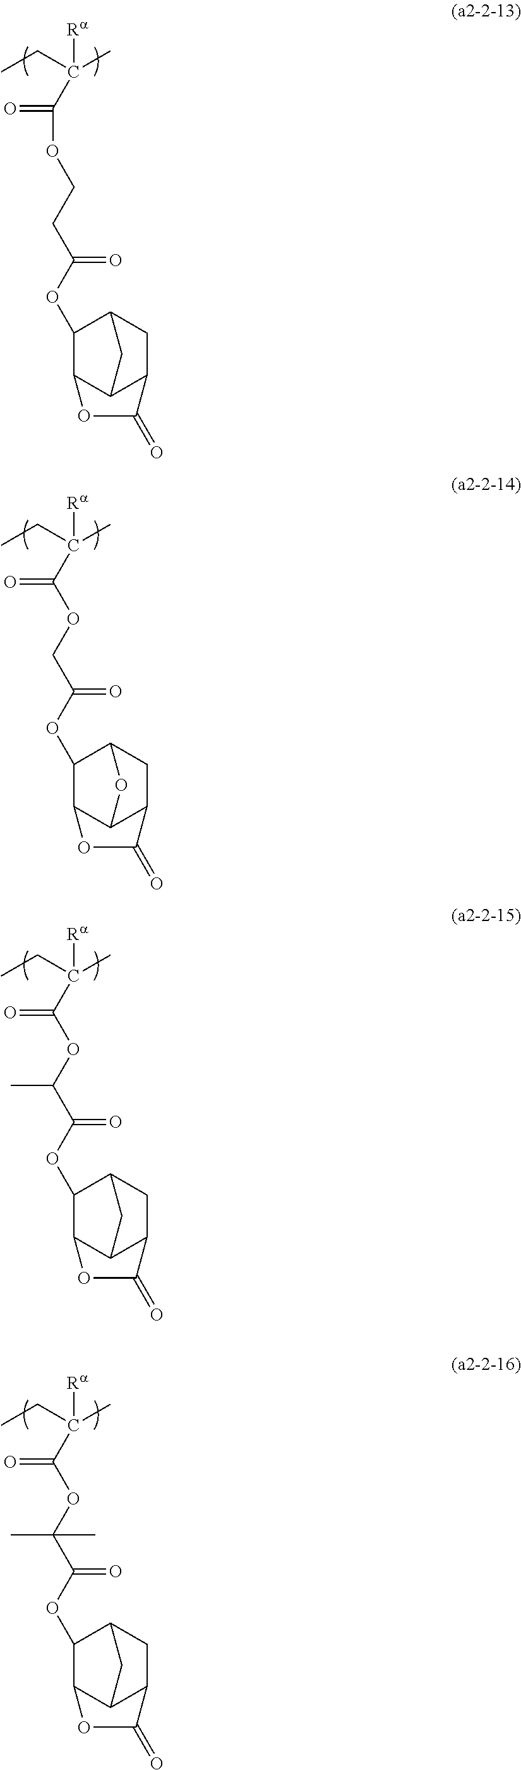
CCC(C)([Ra])C(=O)OCCC(OC1C2C3C(CC1C3)C(=O)O2)=O.CCC(C)([Ra])C(=O)OCC(OC1C2C3C(CC1O3)C(=O)O2)=O.CCC(C)([Ra])C(=O)OC(C(OC1C2C3C(CC1C3)C(=O)O2)=O)C.CCC(C)([Ra])C(=O)OC(C(OC1C2C3C(CC1C3)C(=O)O2)=O)(C)C
